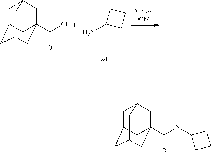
C1C2CC3CC(C(Cl)=O)(CC1C3)C2.C1(N)CCC1.C1C2CC3CC(C(NC4CCC4)=O)(CC1C3)C2
